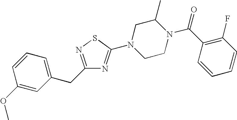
C1(OC)=CC(CC2=NSC(N3CCN(C(C4=C(F)C=CC=C4)=O)C(C)C3)=N2)=CC=C1
